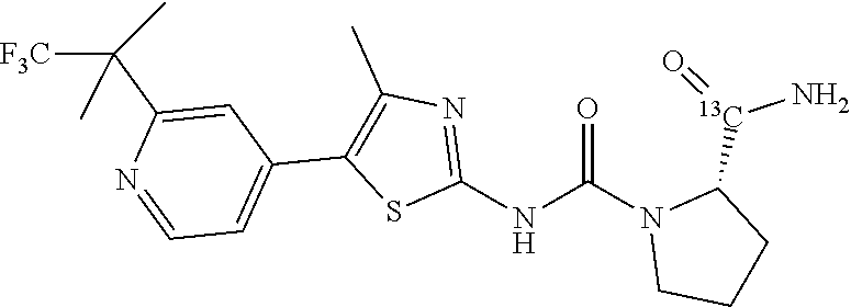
O=C(N1CCCC1[13C](=O)N)NC1=NC(C)=C(C2=CC=NC(C([F3C])(C)C)=C2)S1
